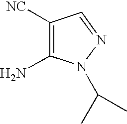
C1([NC])=C(N)N(C(C)C)N=C1
